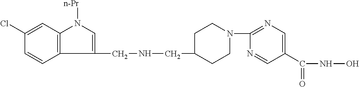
C1CN(C2=NC=C(C(=O)NO)C=N2)CCC1CNCC1=CN([n-Pr])C2=C1C=CC(Cl)=C2
